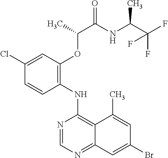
C1(Cl)=CC(OC(C(NC(C(F)(F)F)C)=O)C)=C(NC2=C3C(=NC=N2)C=C(Br)C=C3C)C=C1
